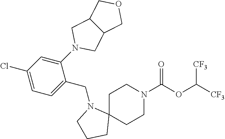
C1C2(CCN(C(OC([CF3])[CF3])=O)C1)N(CC1=CC=C(Cl)C=C1N1CC3C(C1)COC3)CCC2
